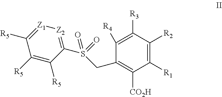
C1(CS(C2=[Z2][Z1]=C([R5])C([R5])=C2[R5])(=O)=O)=C([CO2H])C([R1])=C([R2])C([R3])=C1[R4]
